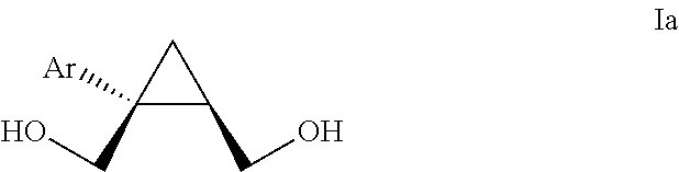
[Ar]C1(CO)CC1CO
